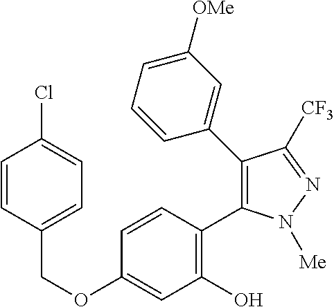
C(OC1=CC(O)=C(C2=C(C3=CC([OMe])=CC=C3)C([CF3])=NN2[Me])C=C1)C1=CC=C(Cl)C=C1
